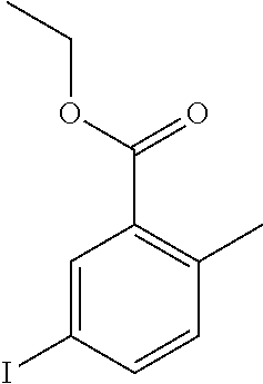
C1=C(I)C=CC(C)=C1C(OCC)=O
